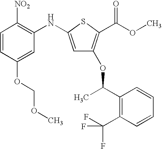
N(C1=CC(OC(C2=C(C(F)(F)F)C=CC=C2)C)=C(C(OC)=O)S1)C1=C([NO2])C=CC(OCOC)=C1
